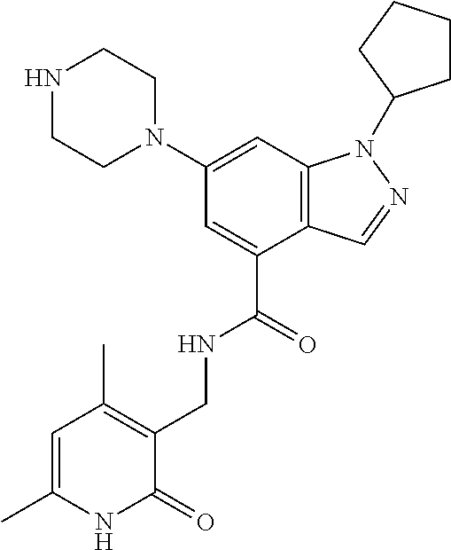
C1(N2CCNCC2)=CC2=C(C(C(=O)NCC3=C(C)C=C(C)NC3=O)=C1)C=NN2C1CCCC1
